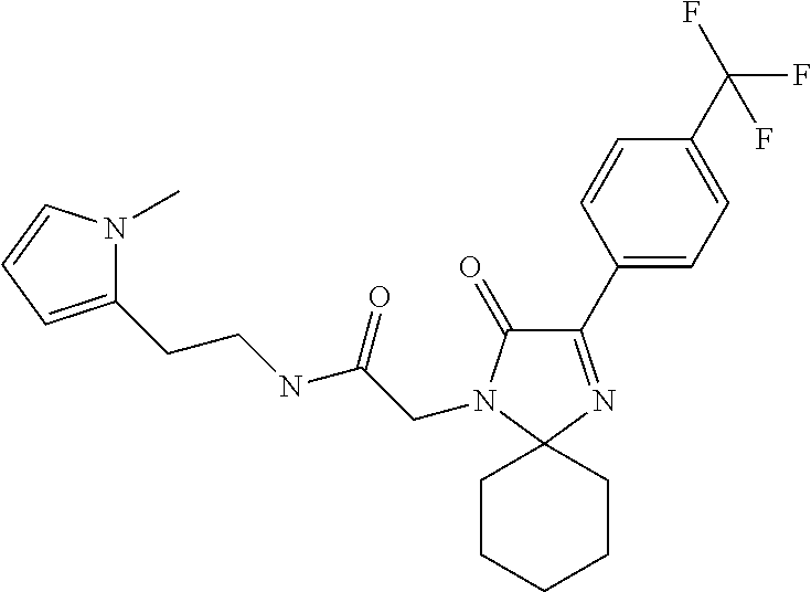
C1(C2=CC=C(C(F)(F)F)C=C2)=NC2(N(CC(NCCC3=CC=CN3C)=O)C1=O)CCCCC2
